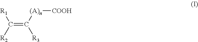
C(=C([(A)n][COOH])[R3])([R2])[R1]
